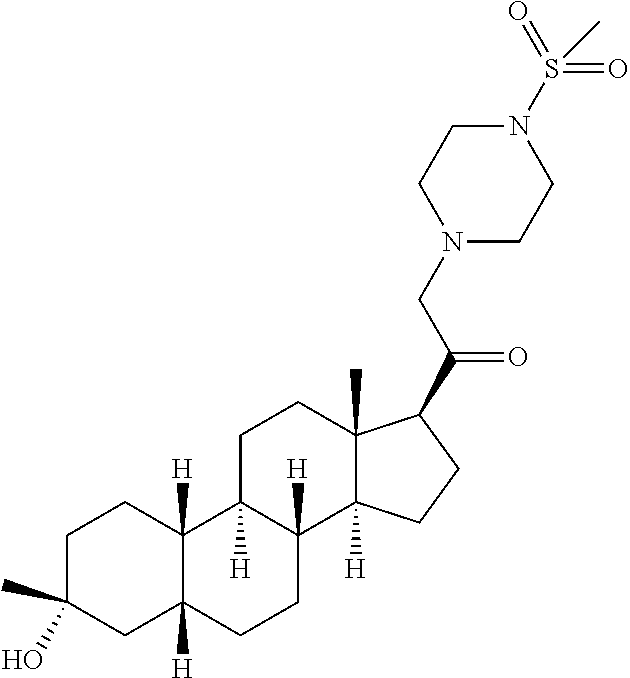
C1C(O)(C)CC2([H])C([H])(C1)C1([H])C([H])(CC2)C2([H])C(C)(CC1)C(C(CN1CCN(S(=O)(=O)C)CC1)=O)CC2
